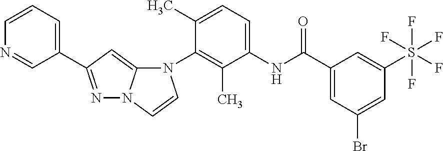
N1=CC(C2=NN3C(=C2)N(C2=C(C)C(NC(C4=CC(Br)=CC(S(F)(F)(F)(F)F)=C4)=O)=CC=C2C)C=C3)=CC=C1
